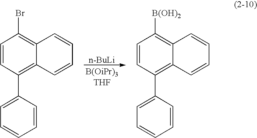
C12=C(C3=CC=CC=C3)C=CC([B(OH)2])=C1C=CC=C2.C12=C(C3=CC=CC=C3)C=CC(Br)=C1C=CC=C2.[n-BuLi]
